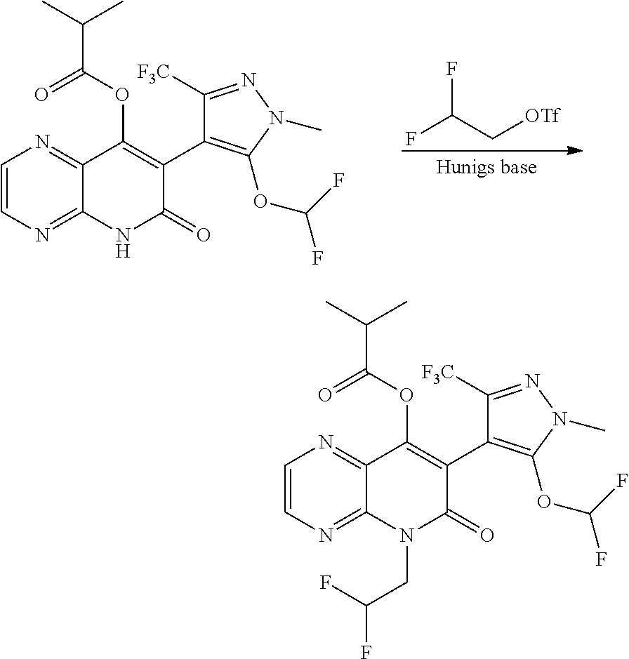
FC(C[OTf])F.C1=CN=C2C(=N1)C(OC(C(C)C)=O)=C(C1=C(OC(F)F)N(C)N=C1[F3C])C(=O)N2.C1=CN=C2C(=N1)C(OC(C(C)C)=O)=C(C1=C(OC(F)F)N(C)N=C1[F3C])C(=O)N2CC(F)F
